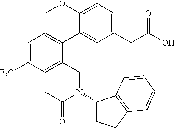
C1=C([F3C])C=C(CN(C(C)=O)C2CCC3=C2C=CC=C3)C(C2=CC(CC(O)=O)=CC=C2OC)=C1
